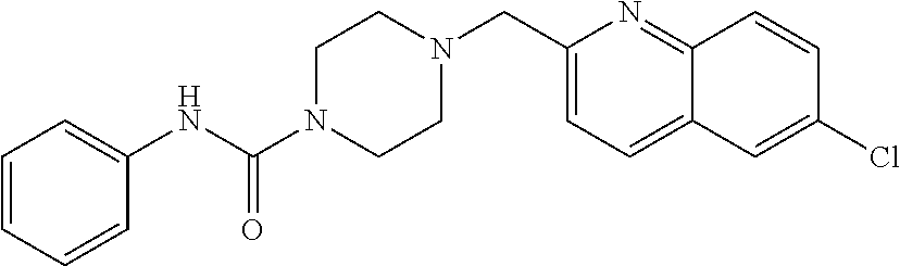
C1=CC=CC(NC(N2CCN(CC3=CC=C4C(=N3)C=CC(Cl)=C4)CC2)=O)=C1
